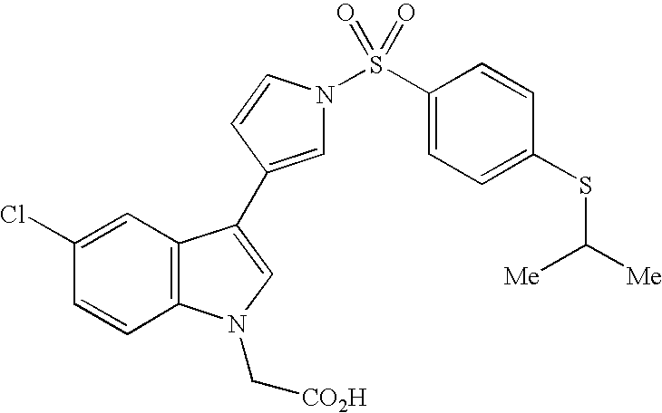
C1(Cl)=CC2=C(C=C1)N(C[CO2H])C=C2C1=CN(S(C2=CC=C(SC([Me])[Me])C=C2)(=O)=O)C=C1
